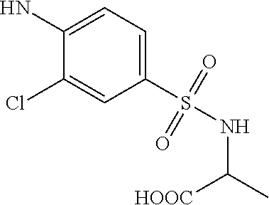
C1(S(NC([HOOC])C)(=O)=O)=CC=C(N)C(Cl)=C1
